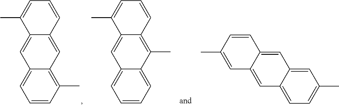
C1=CC(C)=C2C(=C1)C=C1C(=C2)C=CC=C1C.C1=CC=C2C(=C1)C=C1C(=C2C)C=CC=C1C.C1=C2C(=CC=C1C)C=C1C(=C2)C=CC(C)=C1
